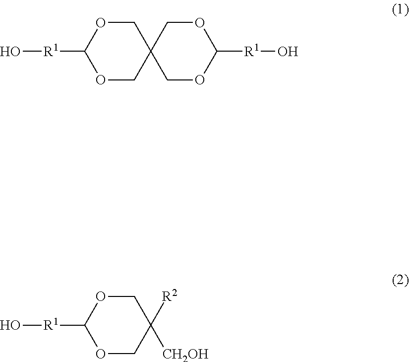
O1CC2(COC1[R1]O)COC([R1]O)OC2.O1CC([R2])([CH2OH])COC1[R1]O
